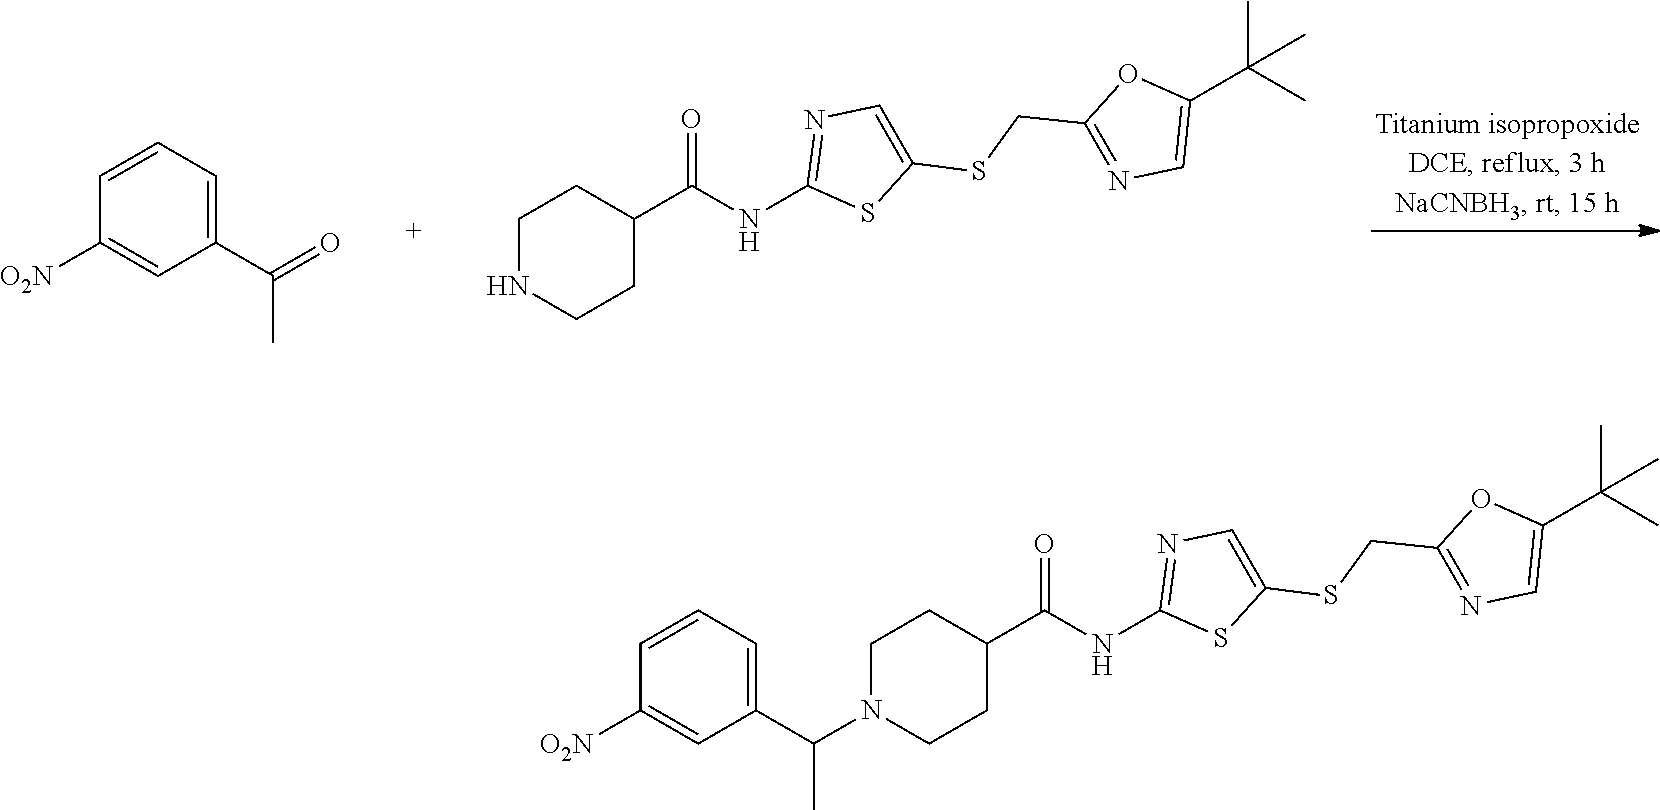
C1NCCC(C(NC2=NC=C(SCC3=NC=C(C(C)(C)C)O3)S2)=O)C1.C1(C(=O)C)=CC=CC([O2N])=C1.C1N(C(C2=CC=CC([O2N])=C2)C)CCC(C(NC2=NC=C(SCC3=NC=C(C(C)(C)C)O3)S2)=O)C1
